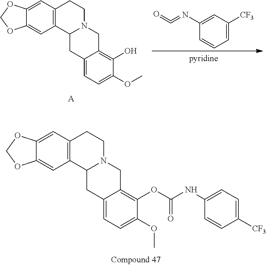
C1=C([CF3])C=C(N=C=O)C=C1.C12=C(C=C3C(=C1)OCO3)CCN1C2CC2=CC=C(OC)C(O)=C2C1.[A].C12=C(C=C3C(=C1)OCO3)CCN1C2CC2=CC=C(OC)C(OC(=O)NC3=CC=C([CF3])C=C3)=C2C1
